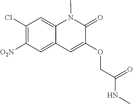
[O2N]C1=C(Cl)C=C2C(=C1)C=C(OCC(NC)=O)C(=O)N2C
